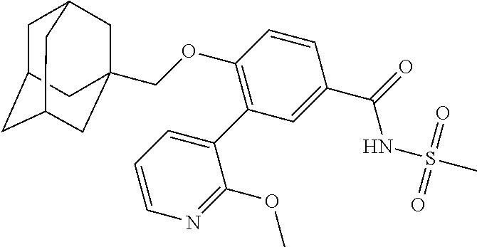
C(OC1=C(C2=CC=CN=C2OC)C=C(C(=O)NS(=O)(=O)C)C=C1)C12CC3CC(CC(C1)C3)C2
